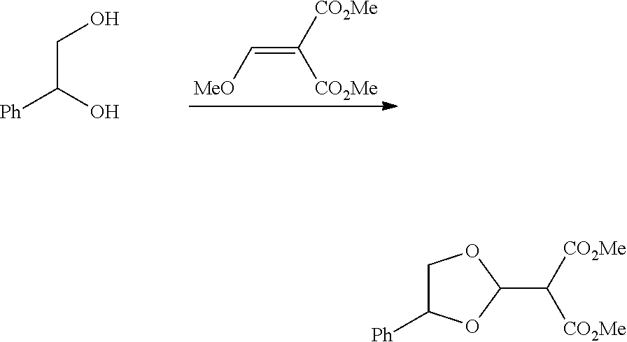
C(=C[MeO])([CO2Me])[CO2Me].C(C(O)[Ph])O.C1C([Ph])OC(C([CO2Me])[CO2Me])O1
